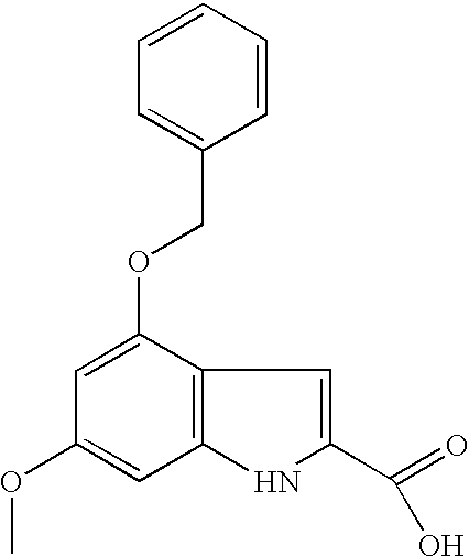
C1=CC=CC(COC2=CC(OC)=CC3=C2C=C(C(=O)O)N3)=C1
